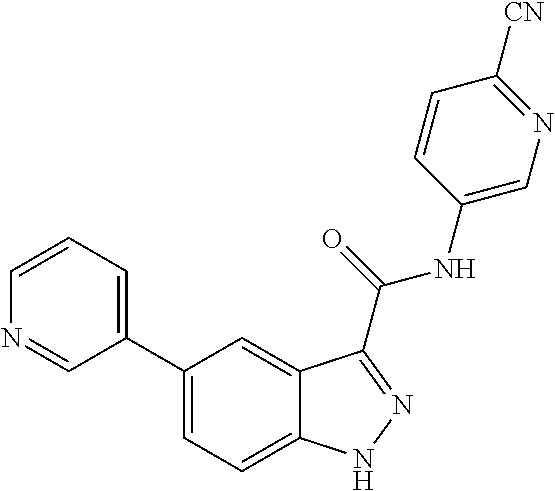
C1=CN=CC(C2=CC=C3C(=C2)C(C(NC2=CN=C([CN])C=C2)=O)=NN3)=C1
